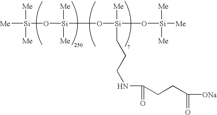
[Me][Si](O[Si](O[Si](O[Si]([Me])([Me])[Me])([Me])CCCNC(=O)CCC([ONa])=O)([Me])[Me])([Me])[Me]
